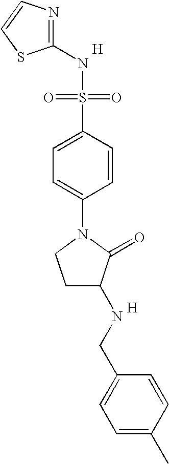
N1=C(NS(=O)(=O)C2=CC=C(N3CCC(NCC4=CC=C(C)C=C4)C3=O)C=C2)SC=C1.[H].[H]
